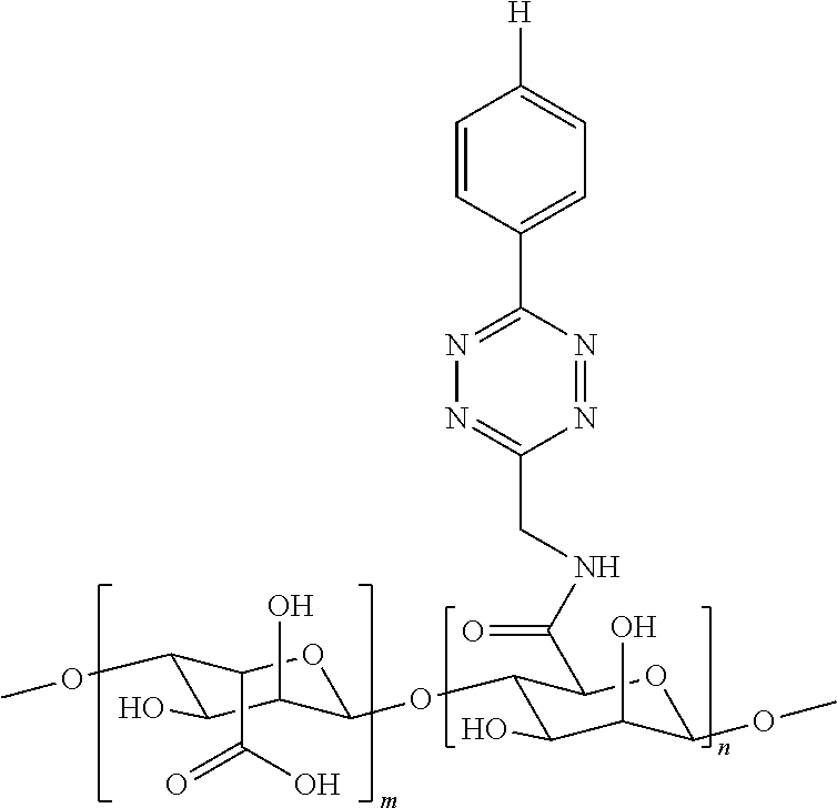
C1(OC)C(O)C(O)C(OC2C(O)C(O)C(OC)OC2C(NCC2=NN=C(C3=CC=C([H])C=C3)N=N2)=O)OC1C(O)=O
